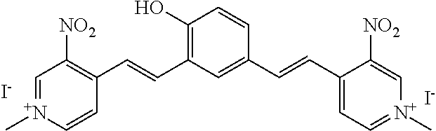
C1(O)=C(C=CC2=C([NO2])C=[N+](C)C=C2)C=C(C=CC2=CC=[N+](C)C=C2[NO2])C=C1.[I-].[I-]
